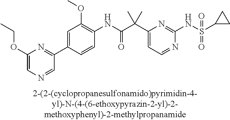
N1=CC=C(C(C(NC2=C(OC)C=C(C3=NC(OCC)=CN=C3)C=C2)=O)(C)C)N=C1NS(=O)(=O)C1CC1
